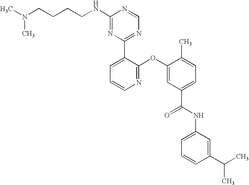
C1(NCCCCN(C)C)=NC(C2=CC=CN=C2OC2=CC(C(=O)NC3=CC=CC(C(C)C)=C3)=CC=C2C)=NC=N1
